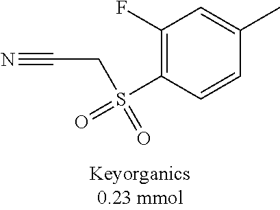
C1(F)=C(S(=O)(=O)CC#N)C=CC(C)=C1
